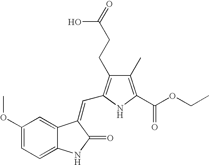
C1(OC)=CC=C2C(=C1)C(=CC1=C(CCC(=O)O)C(C)=C(C(OCC)=O)N1)C(=O)N2
